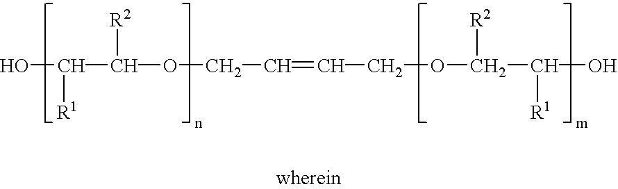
OC(C(OCC=CCOC(C(O)[R1])[R2])[R2])[R1]
